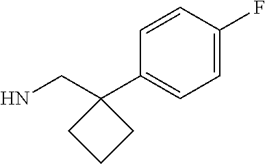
C1=C(F)C=CC(C2(CN)CCC2)=C1
